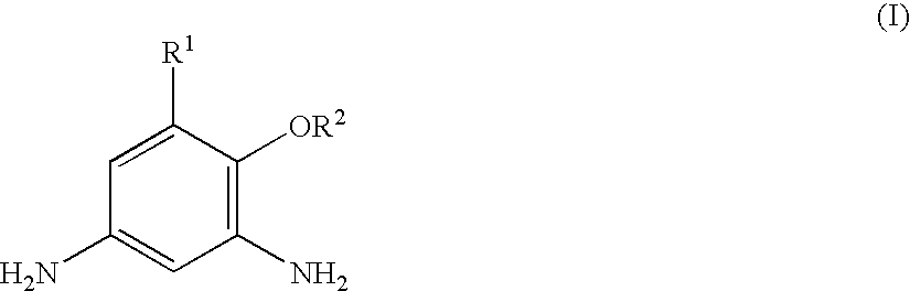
C1([R1])=CC(N)=CC(N)=C1[OR2]
